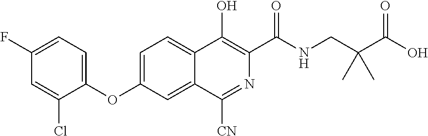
C1(F)=CC=C(OC2=CC=C3C(=C2)C([CN])=NC(C(NCC(C(O)=O)(C)C)=O)=C3O)C(Cl)=C1
